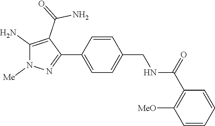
C1=CC(CNC(C2=C([MeO])C=CC=C2)=O)=CC=C1C1=NN([Me])C(N)=C1C(=O)N
